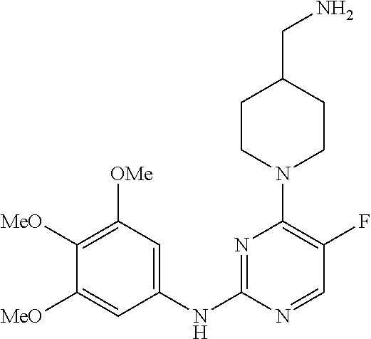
C1(NC2=NC(N3CCC(CN)CC3)=C(F)C=N2)=CC([OMe])=C([MeO])C([MeO])=C1
